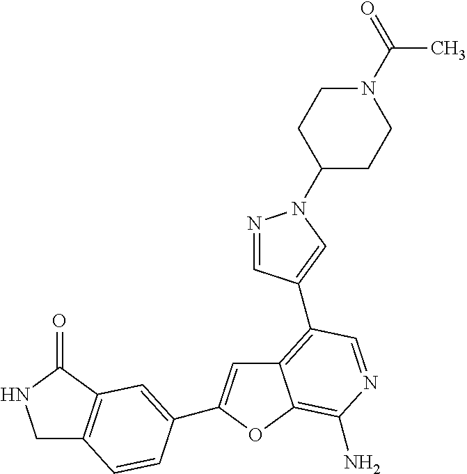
C12=C(C3=CN(C4CCN(C(C)=O)CC4)N=C3)C=NC(N)=C1OC(C1=CC3=C(CNC3=O)C=C1)=C2
